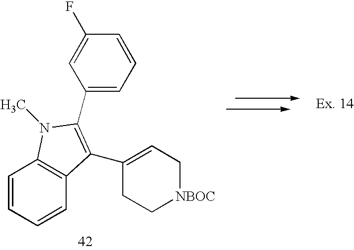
C1=CC=CC2=C1N(C)C(C1=CC=CC(F)=C1)=C2C1=CC[NBOC]CC1
